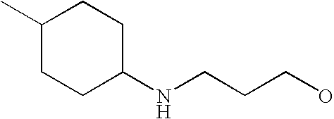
C1(NCCCO)CCC(C)CC1
